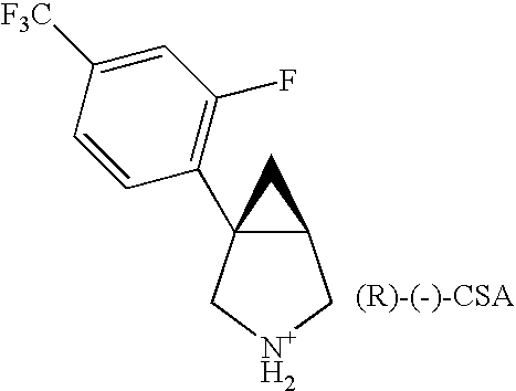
C12C(C3=C(F)C=C([F3C])C=C3)(C[N+H2]C1)C2
